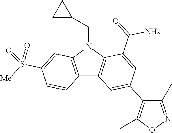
C12=C(N(CC3CC3)C3=C1C=C(C1=C(C)ON=C1C)C=C3C(=O)N)C=C(S([Me])(=O)=O)C=C2
